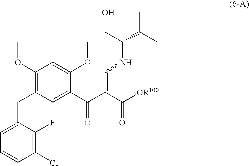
C1(OC)=C(CC2=CC=CC(Cl)=C2F)C=C(C(=O)C(C(=O)[OR100])=CNC(CO)C(C)C)C(OC)=C1
